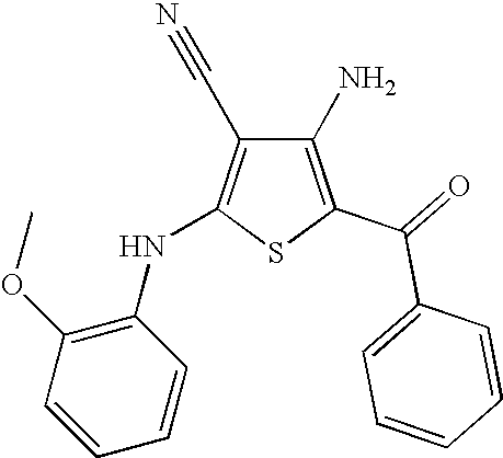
C1(N)=C(C(=O)C2=CC=CC=C2)SC(NC2=C(OC)C=CC=C2)=C1C#N
